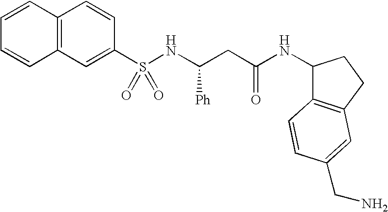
C1=CC2=C(C=C1)C=C(S(NC(CC(NC1C3=C(CC1)C=C(CN)C=C3)=O)[Ph])(=O)=O)C=C2
